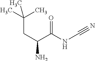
CC(C)(CC(N)C(NC#N)=O)C
